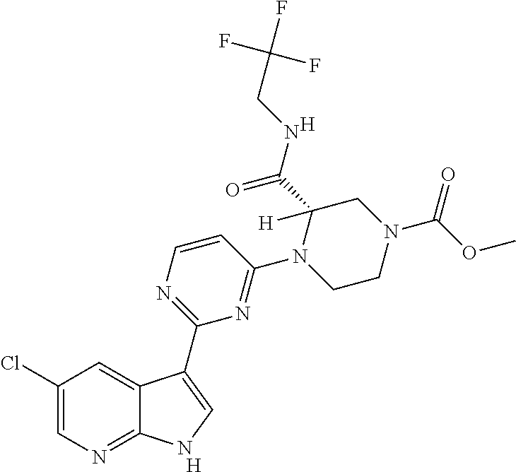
[H].C1=CN=C(C2=CNC3=NC=C(Cl)C=C32)N=C1N1CCN(C(OC)=O)CC1([H])C(NCC(F)(F)F)=O.[H]
